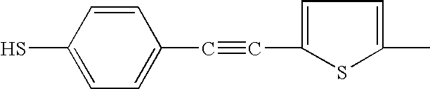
C1=CC(S)=CC=C1C#CC1=CC=C(C)S1
